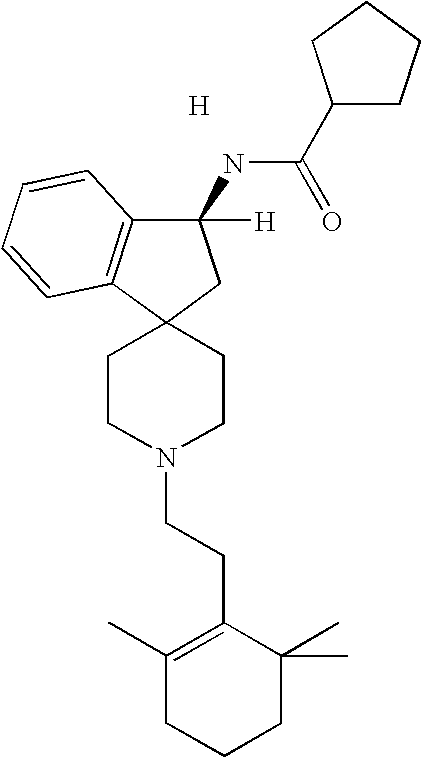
[H].C1CN(CCC2=C(C)CCCC2(C)C)CCC12C1=C(C(NC(=O)C3CCCC3)([H])C2)C=CC=C1
